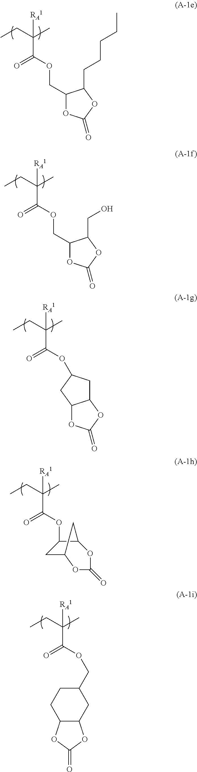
CCC(C)([RA1])C(OCC1OC(=O)OC1CCCCC)=O.CCC(C)([RA1])C(OCC1OC(=O)OC1CO)=O.CCC(C)([RA1])C(OC1CC2C(C1)OC(=O)O2)=O.CCC(C)([RA1])C(OC1CC2CC1OC(=O)O2)=O.CCC(C)([RA1])C(OCC1CCC2C(C1)OC(=O)O2)=O
